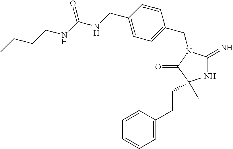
N1C(=N)N(CC2=CC=C(CNC(NCCCC)=O)C=C2)C(=O)C1(CCC1=CC=CC=C1)C
